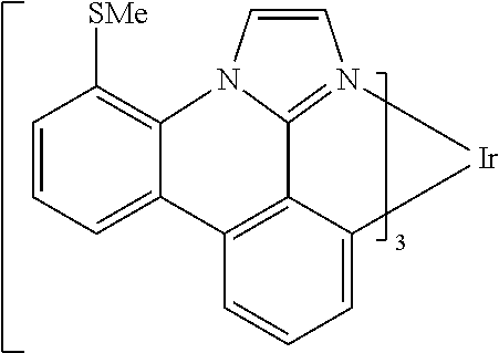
C1=CC=C2C(=C1[SMe])N1C3=N(C=C1)[Ir]C1=CC=CC2=C13
